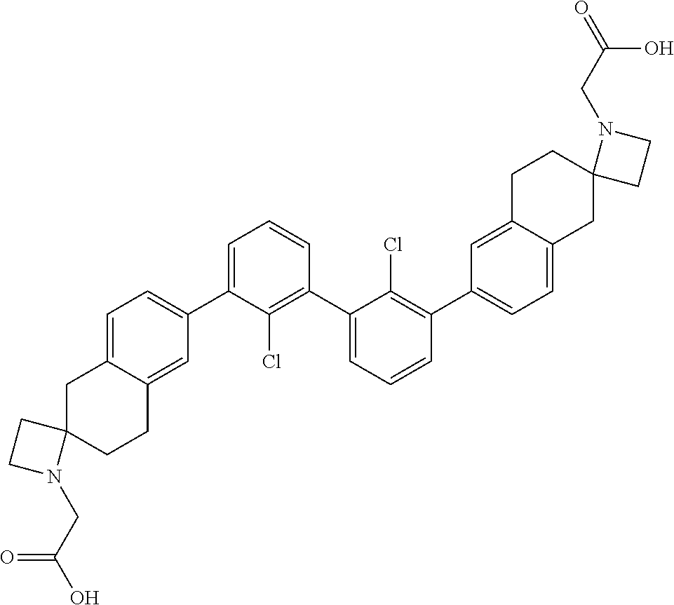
C1=C(C2=CC=C3C(=C2)CCC2(C3)CCN2CC(O)=O)C(Cl)=C(C2=CC=CC(C3=CC=C4C(=C3)CCC3(C4)CCN3CC(=O)O)=C2Cl)C=C1
